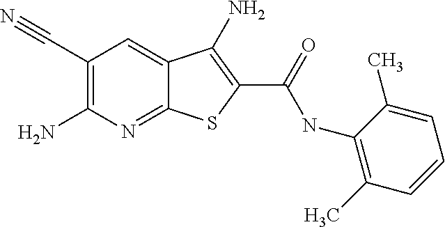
C1(C#N)=C(N)N=C2C(=C1)C(N)=C(C(=O)NC1=C(C)C=CC=C1C)S2
